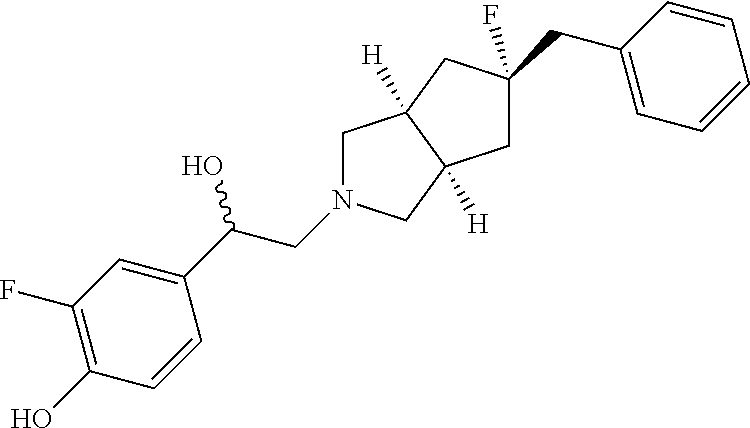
C1C(CC2=CC=CC=C2)(F)CC2([H])C1([H])CN(CC(C1=CC(F)=C(O)C=C1)O)C2
